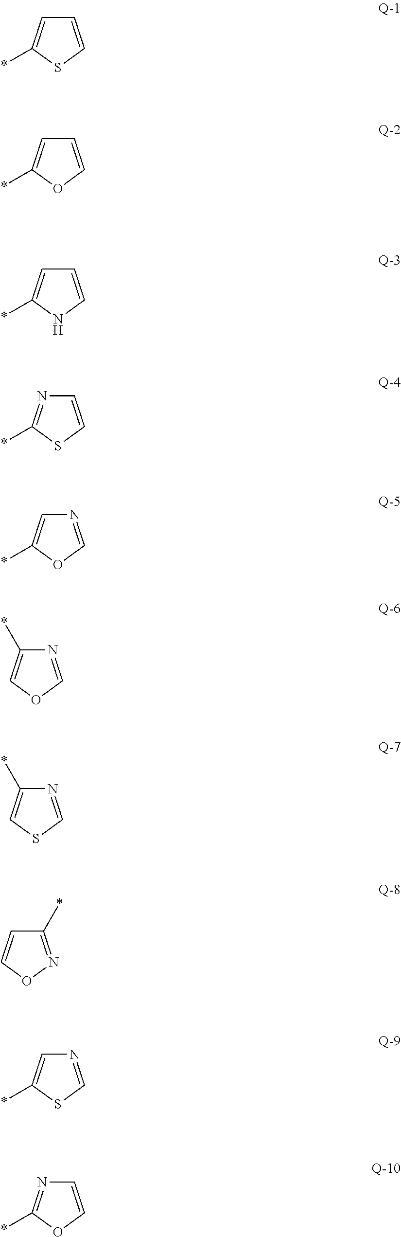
C1=CSC(*)=C1.C1=COC(*)=C1.C1=CNC(*)=C1.C1=CSC(*)=N1.N1=COC(*)=C1.N1=COC=C1*.N1=CSC=C1*.C1=CON=C1*.N1=CSC(*)=C1.C1=COC(*)=N1
